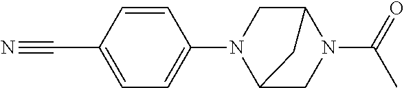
C1=CC(C#N)=CC=C1N1C2CN(C(=O)C)C(C1)C2
